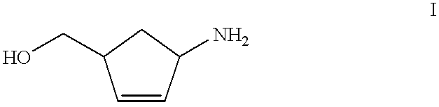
C1C(CO)C=CC1N
